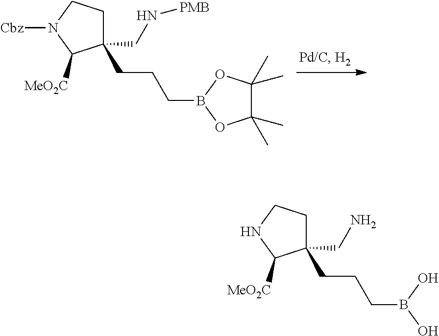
C1C(CCCB2OC(C)(C)C(C)(C)O2)(CN[PMB])C([MeO2C])N([Cbz])C1.C1C(CCCB(O)O)(CN)C([MeO2C])NC1
